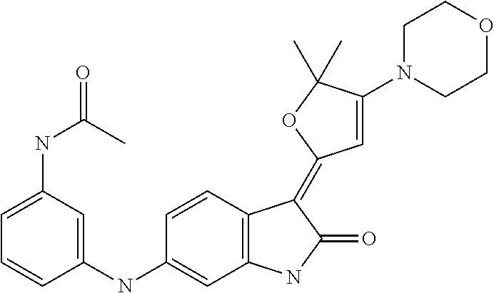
C1=C(NC(=O)C)C=C(NC2=CC3=C(C=C2)C(=C2C=C(N4CCOCC4)C(C)(C)O2)C(=O)N3)C=C1
